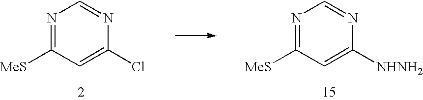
N1=C([MeS])C=C(Cl)N=C1.N1=C([MeS])C=C([NHNH2])N=C1
